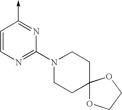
C1=CN=C(N2CCC3(CC2)OCCO3)N=C1->C
